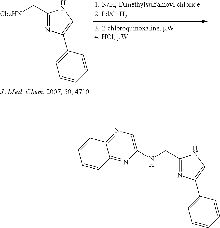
C1(C[CbzHN])=NC(C2=CC=CC=C2)=CN1.C1(CNC2=CN=C3C(=N2)C=CC=C3)=NC(C2=CC=CC=C2)=CN1
